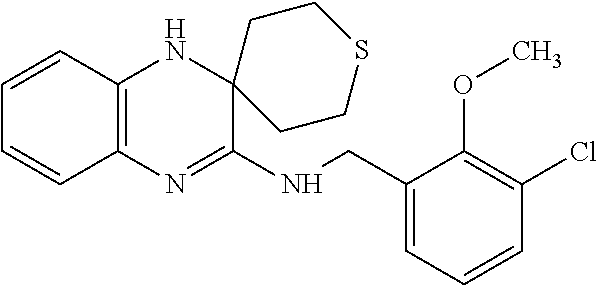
C1(CNC2=NC3=C(NC24CCSCC4)C=CC=C3)=CC=CC(Cl)=C1OC
